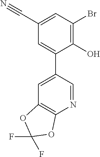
C1=C(C2=CC(C#N)=CC(Br)=C2O)C=NC2=C1OC(F)(F)O2
